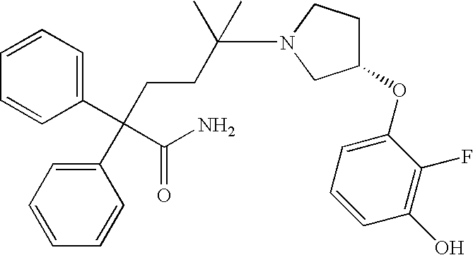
C1=CC=C(C(CCC(N2CC(OC3=CC=CC(O)=C3F)CC2)(C)C)(C(=O)N)C2=CC=CC=C2)C=C1
